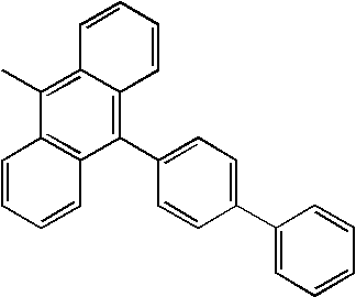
C1(C2=CC=C(C3=CC=CC=C3)C=C2)=C2C(=C(C)C3=C1C=CC=C3)C=CC=C2
